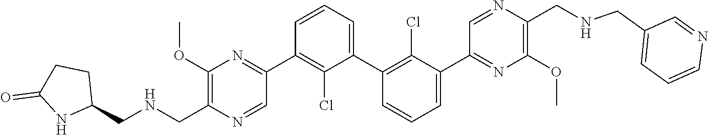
C1(OC)=C(C[HN]CC2CCC(=O)N2)N=CC(C2=C(Cl)C(C3=C(Cl)C(C4=NC(OC)=C(CNCC5=CC=CN=C5)N=C4)=CC=C3)=CC=C2)=N1
